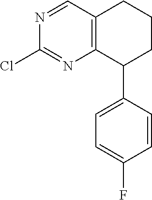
N1=CC2=C(N=C1Cl)C(C1=CC=C(F)C=C1)CCC2
